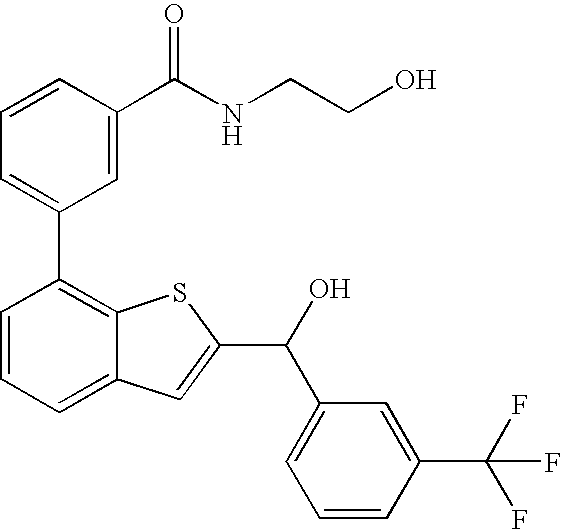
C1=C(C2=C3C(=CC=C2)C=C(C(C2=CC=CC(C(F)(F)F)=C2)O)S3)C=C(C(NCCO)=O)C=C1
